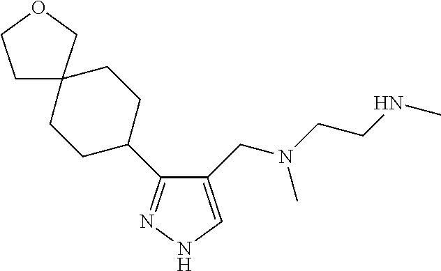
C1(CN(CCNC)C)=CNN=C1C1CCC2(CC1)CCOC2
